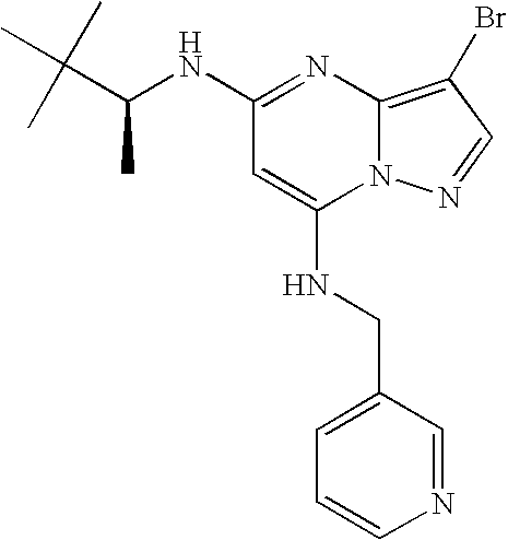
N(C1=NC2=C(Br)C=NN2C(NCC2=CC=CN=C2)=C1)C(C(C)(C)C)C
